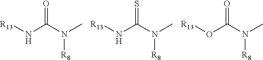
[R13]NC(N(C)[R8])=O.[R13]NC(N(C)[R8])=S.[R13]OC(N(C)[R8])=O
